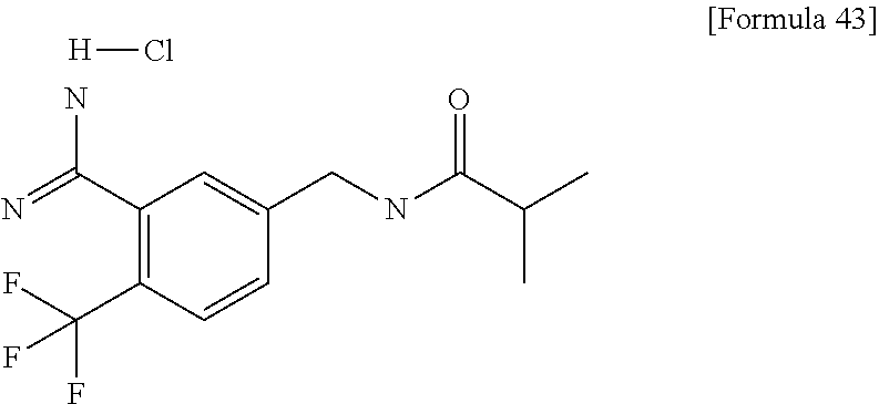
[H]Cl.C1(C(=N)N)=C(C(F)(F)F)C=CC(CNC(C(C)C)=O)=C1
